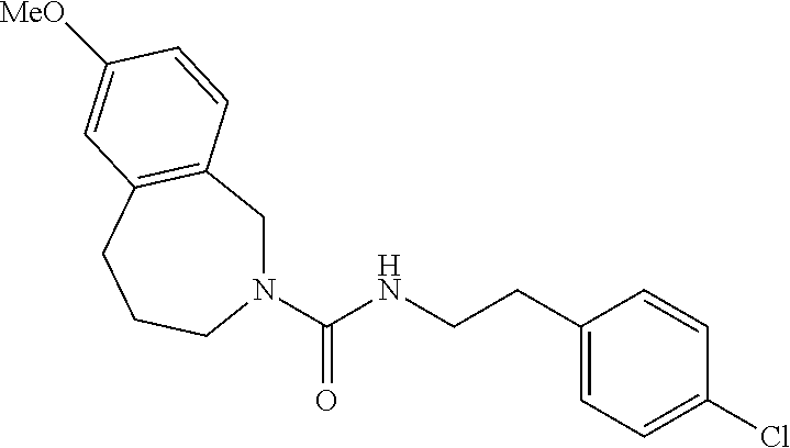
N1(C(NCCC2=CC=C(Cl)C=C2)=O)CC2=C(CCC1)C=C([MeO])C=C2
